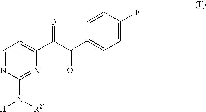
C(C1=CC=NC(N([H])[R2])=N1)(C(C1=CC=C(F)C=C1)=O)=O
